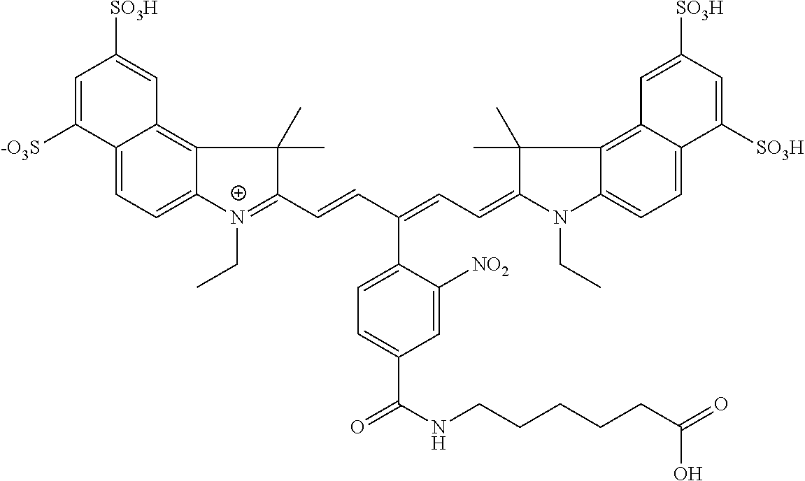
C12=CC=C3C(=C1C=C([SO3H])C=C2[-O3S])C(C)(C)C(C=CC(=CC=C1N(CC)C2=CC=C4C(=C2C1(C)C)C=C([SO3H])C=C4[SO3H])C1=CC=C(C(NCCCCCC(=O)O)=O)C=C1[NO2])=[N+]3CC
